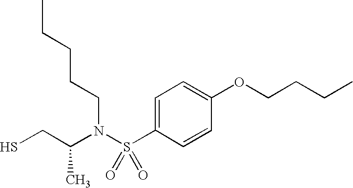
SCC(N(S(=O)(=O)C1=CC=C(OCCCC)C=C1)CCCCC)C
